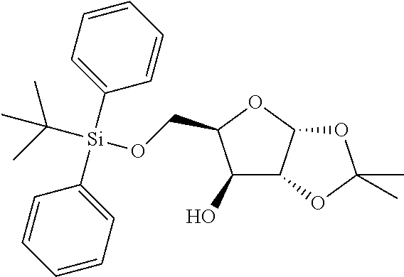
C1(O)C2C(OC1CO[Si](C(C)(C)C)(C1=CC=CC=C1)C1=CC=CC=C1)OC(C)(C)O2
